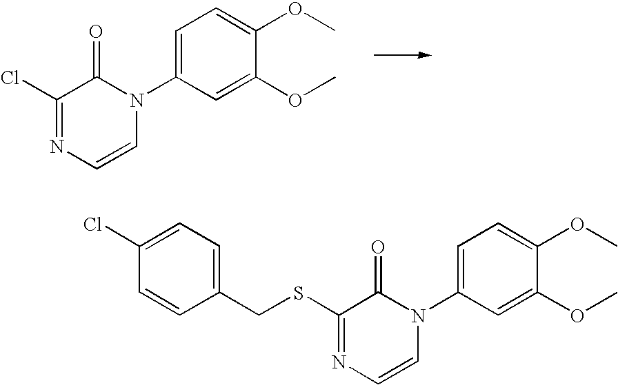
C1=C(N2C(=O)C(Cl)=NC=C2)C=C(OC)C(OC)=C1.C1=C(N2C(=O)C(SCC3=CC=C(Cl)C=C3)=NC=C2)C=C(OC)C(OC)=C1
